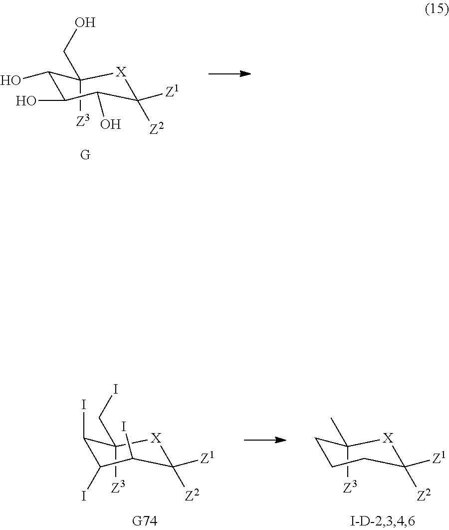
C1(CO)([Z3])C(O)C(O)C(O)C([Z2])([Z1])[X]1.C1(CI)([Z3])C(I)C(I)C(I)C([Z2])([Z1])[X]1.C1(C)([Z3])CCCC([Z2])([Z1])[X]1
